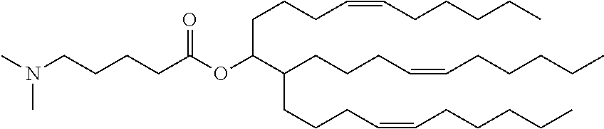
CN(CCCCC(OC(C(CCCC=CCCCCC)CCCC=CCCCCC)CCCC=CCCCCC)=O)C
